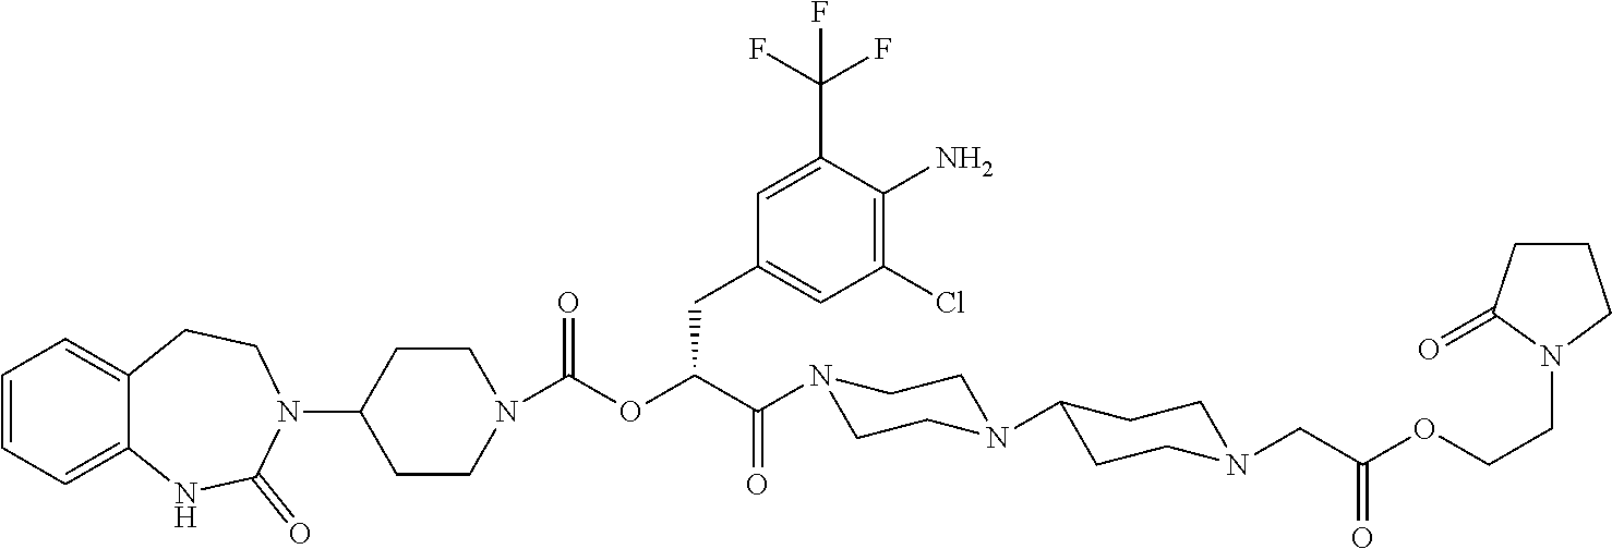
C1=CC=C2C(=C1)CCN(C1CCN(C(OC(C(=O)N3CCN(C4CCN(CC(OCCN5CCCC5=O)=O)CC4)CC3)CC3=CC(Cl)=C(N)C(C(F)(F)F)=C3)=O)CC1)C(=O)N2
